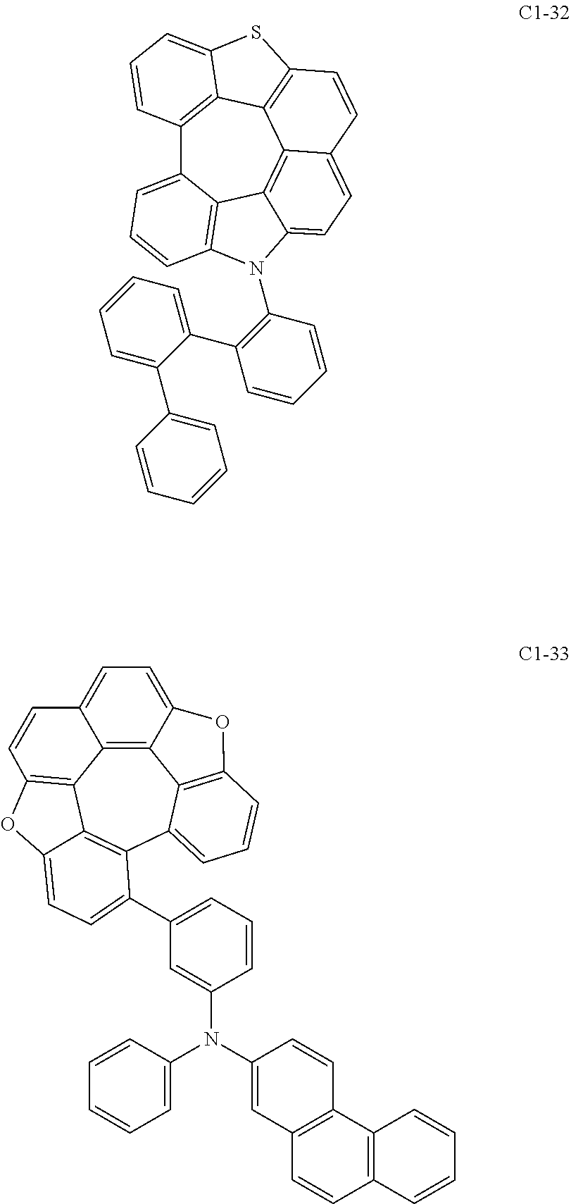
C12=C3C4=C(C=CC5=CC=C6C(=C45)C4=C(C=CC=C14)N6C1=C(C4=CC=CC=C4C4=CC=CC=C4)C=CC=C1)SC3=CC=C2.C12=C3C4=C5C=CC3=CC=C1OC1=C2C(=CC=C1)C1=C4C(=CC=C1C1=CC=CC(N(C2=CC=CC=C2)C2=CC3=C(C=C2)C2=C(C=C3)C=CC=C2)=C1)O5
